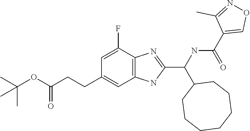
N1=C(C(C2CCCCCCC2)NC(C2=CON=C2C)=O)NC2=C1C(F)=CC(CCC(OC(C)(C)C)=O)=C2
